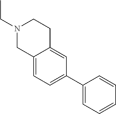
C1N(CC)CCC2=CC(C3=CC=CC=C3)=CC=C12
